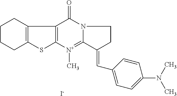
C12=C([N+](C)=C3N(C1=O)CCC3=CC1=CC=C(N(C)C)C=C1)SC1=C2CCCC1.[I-]
